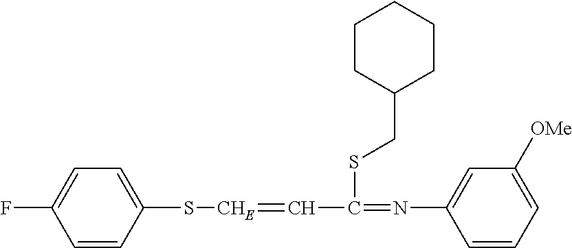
C1=CC(S[CHE]=CC(=NC2=CC([OMe])=CC=C2)SCC2CCCCC2)=CC=C1F
